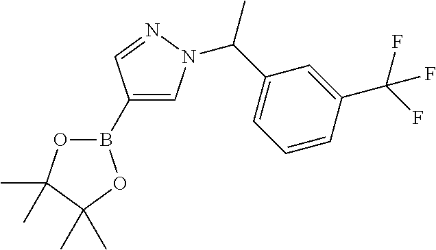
O1B(C2=CN(C(C3=CC=CC(C(F)(F)F)=C3)C)N=C2)OC(C)(C)C1(C)C
